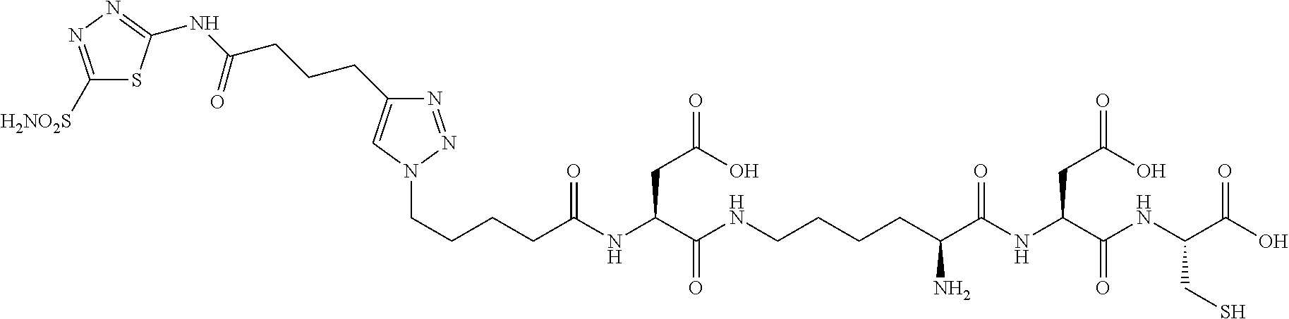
C1([H2NO2S])=NN=C(NC(CCCC2=CN(CCCCC(NC(C(NCCCCC(N)C(=O)NC(CC(O)=O)C(NC(C(O)=O)CS)=O)=O)CC(=O)O)=O)N=N2)=O)S1
